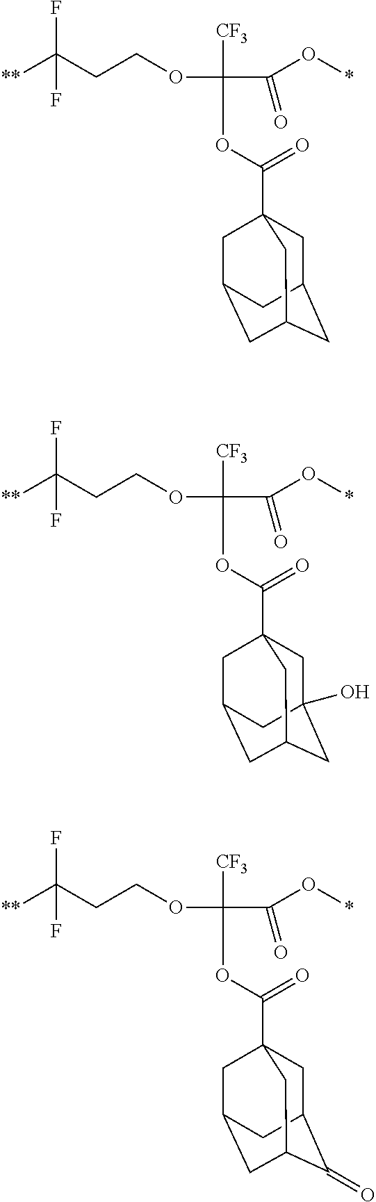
C(COC([CF3])(OC(=O)C12CC3CC(CC(C1)C3)C2)C(=O)O*)C([**])(F)F.C(COC([CF3])(OC(=O)C12CC3(O)CC(CC(C1)C3)C2)C(=O)O*)C([**])(F)F.C(COC([CF3])(OC(=O)C12CC3C(=O)C(CC(C1)C3)C2)C(=O)O*)C([**])(F)F
